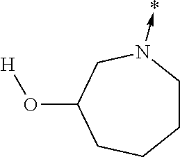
C1CN(->*)CC(O[H])CC1
